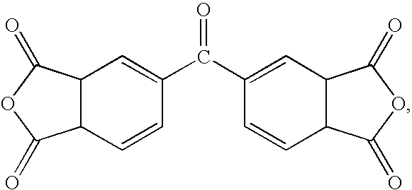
C12C=C(C(C3=CC4C(C=C3)C(=O)OC4=O)=O)C=CC1C(=O)OC2=O
